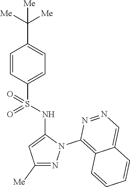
C1=CC(S(NC2=CC([Me])=NN2C2=C3C(=CN=N2)C=CC=C3)(=O)=O)=CC=C1C([Me])([Me])[Me]
